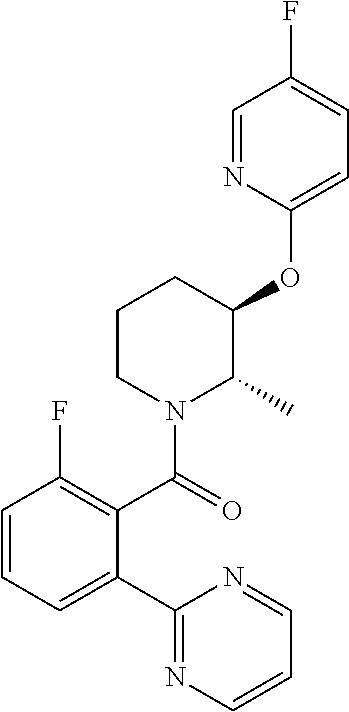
C1(OC2CCCN(C(C3=C(F)C=CC=C3C3=NC=CC=N3)=O)C2C)=CC=C(F)C=N1
